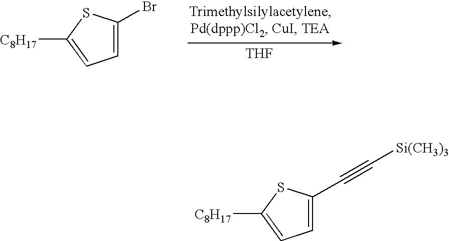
[THF].C1(Br)=CC=C([C8H17])S1.C1(C#C[Si(CH3)3])=CC=C([C8H17])S1
